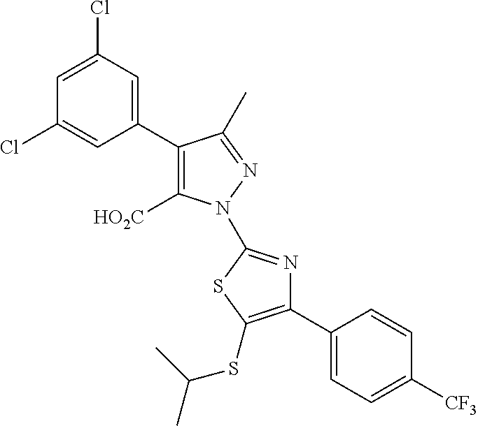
C1(C2=CC(Cl)=CC(Cl)=C2)=C([HO2C])N(C2=NC(C3=CC=C([CF3])C=C3)=C(SC(C)C)S2)N=C1C
